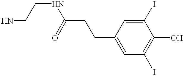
NCCNC(CCC1=CC(I)=C(O)C(I)=C1)=O
